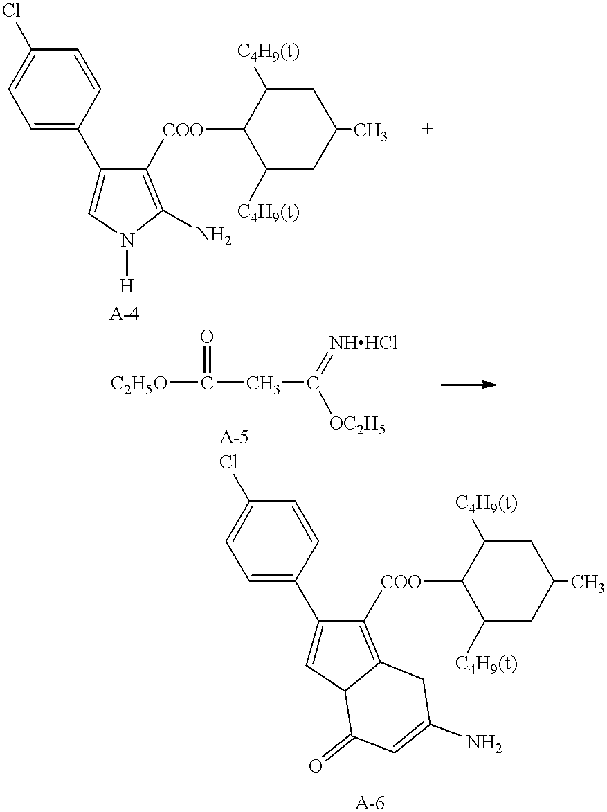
C1=C(C2=CN([H])C(N)=C2[COO]C2C([C4H9(t)])CC(C)CC2[C4H9(t)])C=CC(Cl)=C1.[C2H5O]C(CC(=[NHHCl])[OC2H5])=O.C1=C(C2=CC3C(=C2[COO]C2C([C4H9(t)])CC(C)CC2[C4H9(t)])CC(N)=CC3=O)C=CC(Cl)=C1
